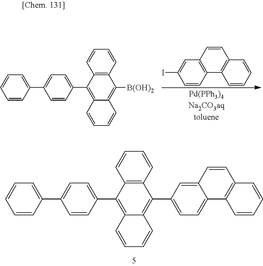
IC1=CC2=C(C3=C(C=CC=C3)C=C2)C=C1.C1=CC(C2=CC=C(C3=C4C(=C([B(OH)2])C5=C3C=CC=C5)C=CC=C4)C=C2)=CC=C1.C1=CC(C2=CC=C(C3=C4C(=C(C5=CC=C6C7=C(C=CC=C7)C=CC6=C5)C5=C3C=CC=C5)C=CC=C4)C=C2)=CC=C1
